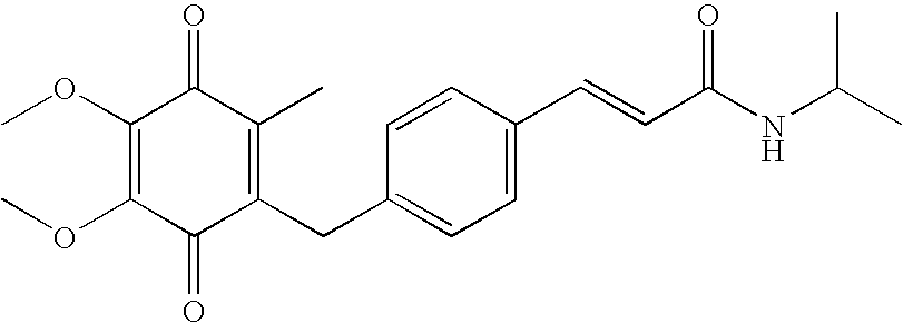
C1(=O)C(CC2=CC=C(C=CC(NC(C)C)=O)C=C2)=C(C)C(=O)C(OC)=C1OC
